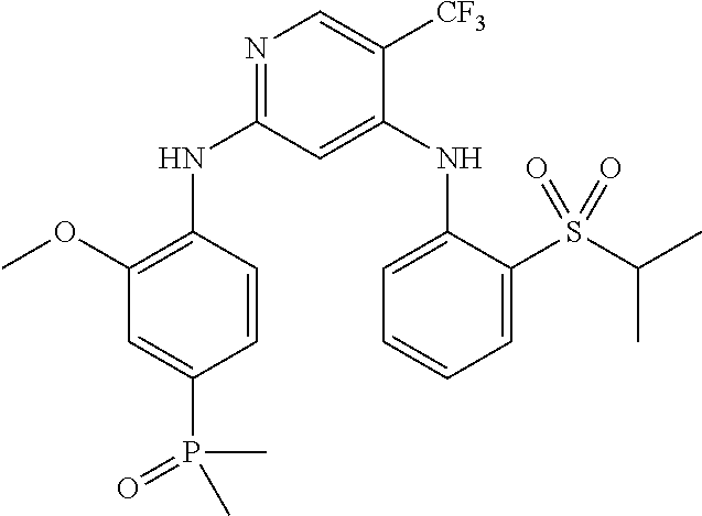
C1=CC(NC2=NC=C([CF3])C(NC3=CC=CC=C3S(C(C)C)(=O)=O)=C2)=C(OC)C=C1P(C)(=O)C
